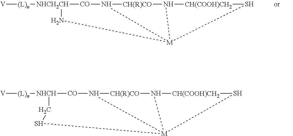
[V][(L)n][NHCH2CH]1[CO]N2[CH(R)CO]N3[CH(COOH)CH2]S[M]23N1.[V][(L)n][NHCH]1[CO]N2[CH(R)CO]N3[CH(COOH)CH2]S[M]23SC1
